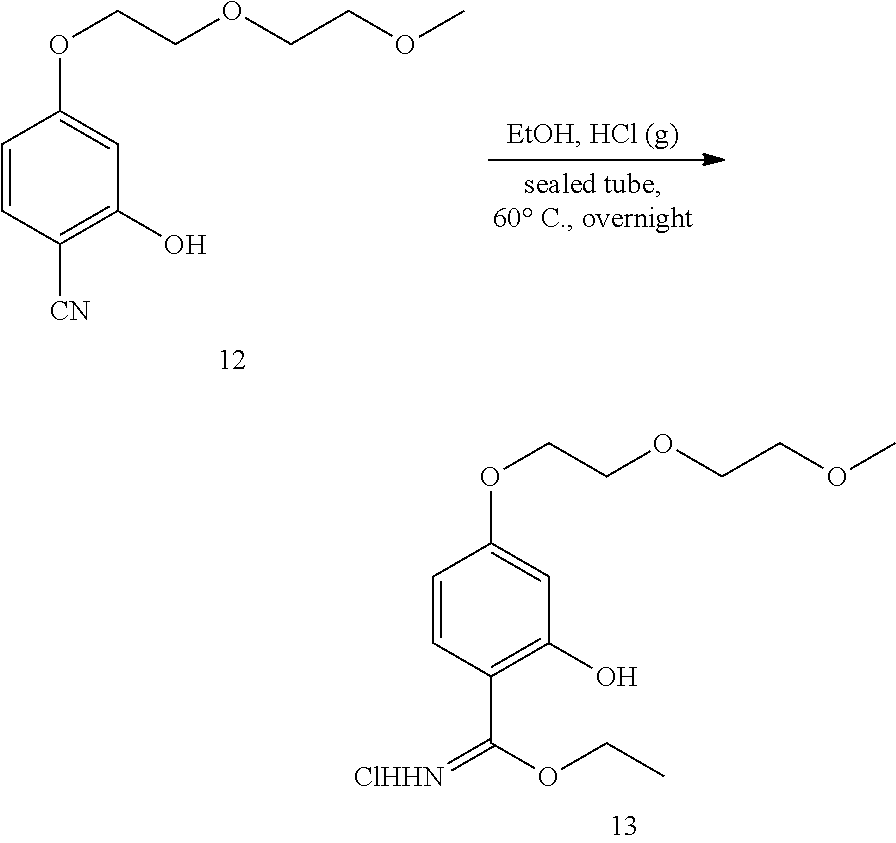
C1=CC([CN])=C(O)C=C1OCCOCCOC.C1=CC(C(OCC)=[ClHHN])=C(O)C=C1OCCOCCOC
